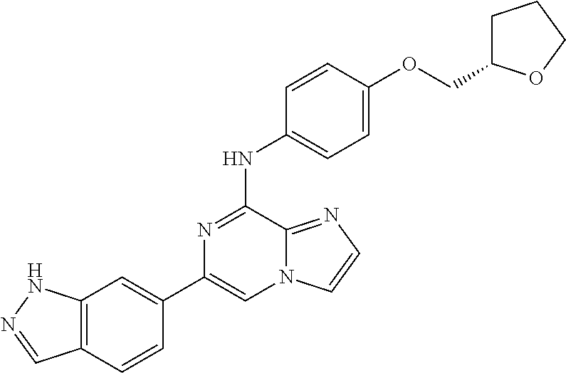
C1(C2=CC3=C(C=C2)C=NN3)=CN2C(=NC=C2)C(NC2=CC=C(OCC3CCCO3)C=C2)=N1
